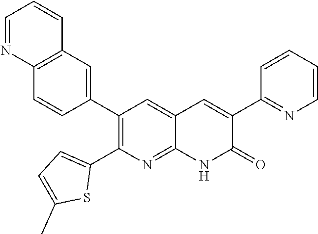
C12=C(C=C(C3=C(C4=CC=C(C)S4)N=C4C(=C3)C=C(C3=NC=CC=C3)C(=O)N4)C=C1)C=CC=N2
